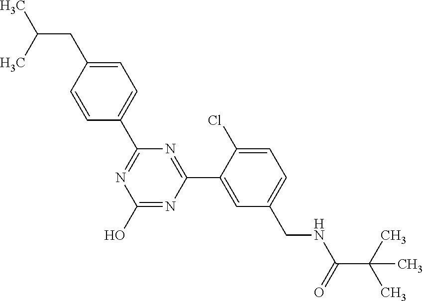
OC1=NC(C2=CC(CNC(=O)C(C)(C)C)=CC=C2Cl)=NC(C2=CC=C(CC(C)C)C=C2)=N1
